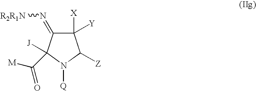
C1([X])([Y])C(=N[R2R1N])C([J])(C([M])=O)N([Q])C1[Z]
